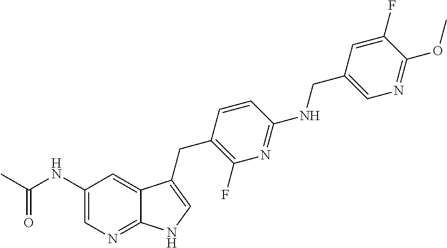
C1(NC(C)=O)=CN=C2C(=C1)C(CC1=C(F)N=C(NCC3=CN=C(OC)C(F)=C3)C=C1)=CN2
